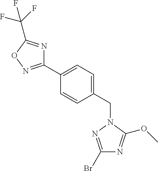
C1(C2=CC=C(CN3N=C(Br)N=C3OC)C=C2)=NOC(C(F)(F)F)=N1
